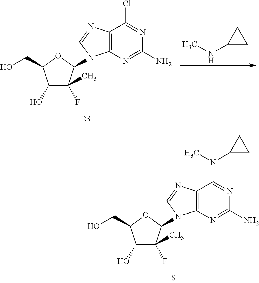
C1(O)C(C)(F)C(N2C3=C(C(Cl)=NC(N)=N3)N=C2)OC1CO.CNC1CC1.C1(O)C(C)(F)C(N2C3=C(C(N(C4CC4)C)=NC(N)=N3)N=C2)OC1CO
